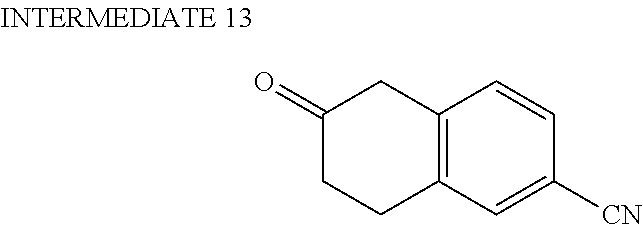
C12=C(C=C([CN])C=C1)CCC(=O)C2
